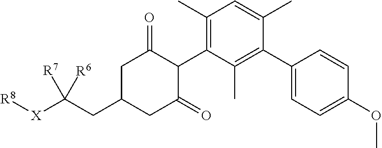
C1(C)=C(C2C(=O)CC(CC([X][R8])([R7])[R6])CC2=O)C(C)=C(C2=CC=C(OC)C=C2)C(C)=C1
